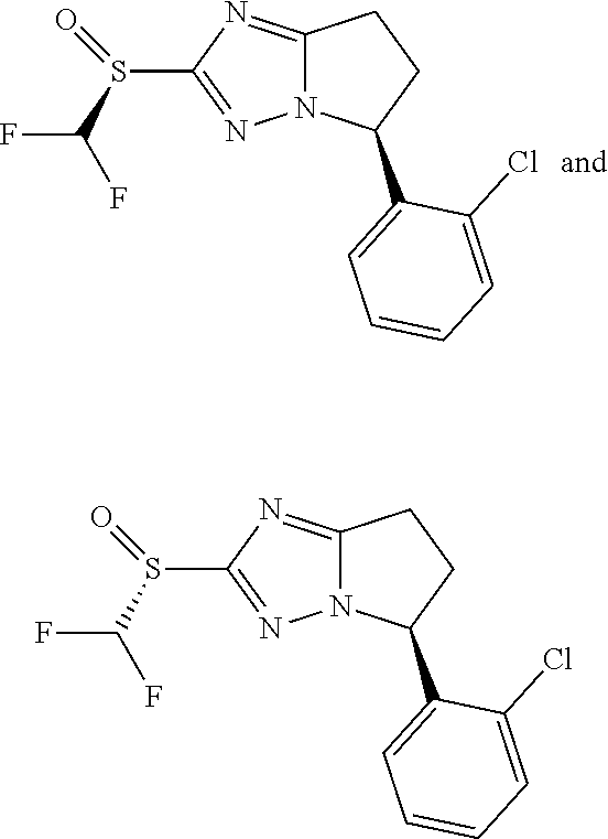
N12C(=NC(S(C(F)F)=O)=N1)CCC2C1=CC=CC=C1Cl.N12C(=NC(S(C(F)F)=O)=N1)CCC2C1=CC=CC=C1Cl
